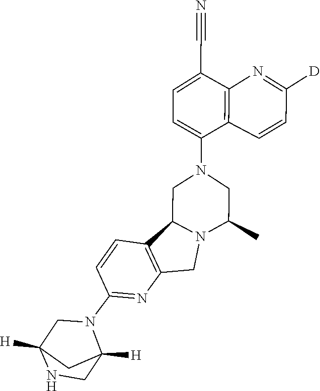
C1C(C)N2C(C3=C(C2)N=C(N2C4([H])CNC([H])(C4)C2)C=C3)CN1C1=CC=C(C#N)C2=C1C=CC([D])=N2
